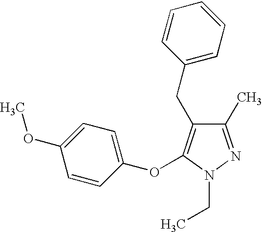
C1=CC(OC2=C(CC3=CC=CC=C3)C(C)=NN2CC)=CC=C1OC
